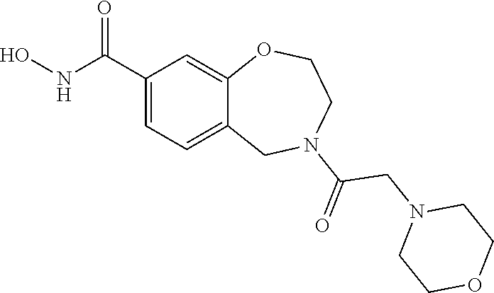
C1(C(NO)=O)=CC=C2C(=C1)OCCN(C(=O)CN1CCOCC1)C2
